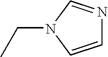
C(N1C=CN=C1)C
